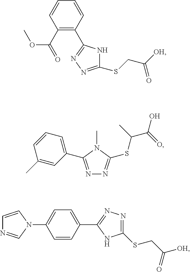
C1(C(=O)OC)=C(C2=NN=C(SCC([OH])=O)N2)C=CC=C1.N1=C(C2=CC=CC(C)=C2)N(C)C(SC(C(O)=O)C)=N1.C1(SCC([OH])=O)=NN=C(C2=CC=C(N3C=NC=C3)C=C2)N1
